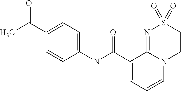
C1(C(=O)C)=CC=C(NC(C2=CC=CN3C2=NS(=O)(=O)CC3)=O)C=C1
